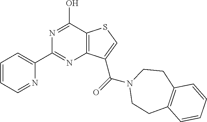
C1=CC=NC(C2=NC3=C(C(O)=N2)SC=C3C(N2CCC3=C(CC2)C=CC=C3)=O)=C1
